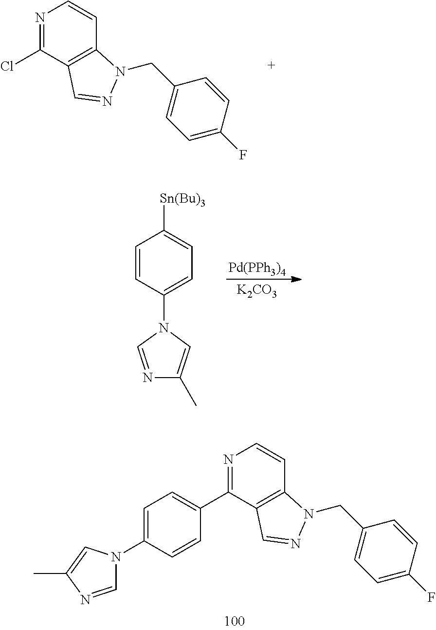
N1=C(Cl)C2=C(C=C1)N(CC1=CC=C(F)C=C1)N=C2.[Pd(PPh3)4].[K2CO3].C1=CC(N2C=NC(C)=C2)=CC=C1[Sn(Bu)3].N1=C(C2=CC=C(N3C=NC(C)=C3)C=C2)C2=C(C=C1)N(CC1=CC=C(F)C=C1)N=C2
